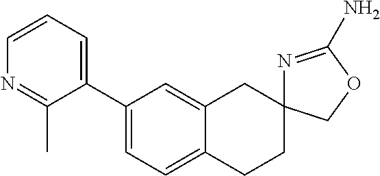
C1(C2=CC=CN=C2C)=CC=C2C(=C1)CC1(CC2)N=C(N)OC1
